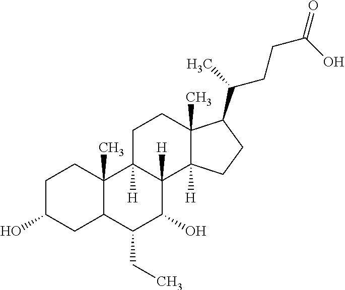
C1C(O)CC2C(C)(C1)C1([H])C([H])(C(O)C2CC)C2([H])C(C)(CC1)C(C(CCC(=O)O)C)CC2
